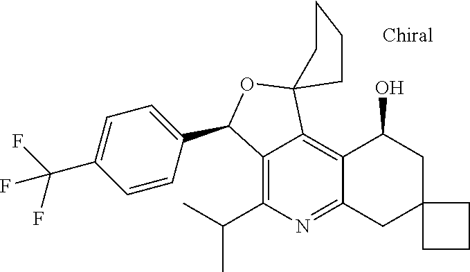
C12=C(C(C)C)N=C3C(=C1C1(OC2C2=CC=C(C(F)(F)F)C=C2)CCCC1)C(O)CC1(C3)CCC1
